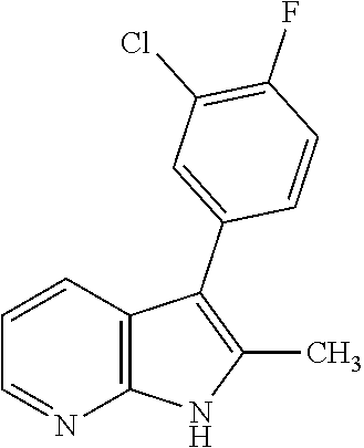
C1=CC2=C(N=C1)NC(C)=C2C1=CC(Cl)=C(F)C=C1
